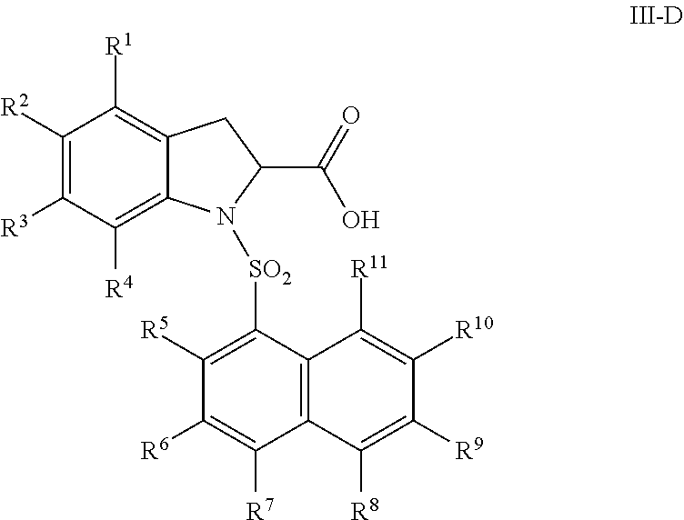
C1([R2])=C([R3])C([R4])=C2C(=C1[R1])CC(C(=O)O)N2[SO2]C1=C([R5])C([R6])=C([R7])C2=C1C([R11])=C([R10])C([R9])=C2[R8]
